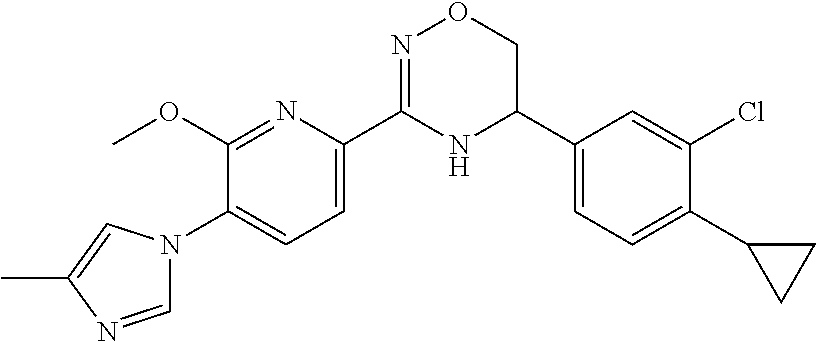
C1(OC)=NC(C2=NOCC(C3=CC=C(C4CC4)C(Cl)=C3)N2)=CC=C1N1C=NC(C)=C1
